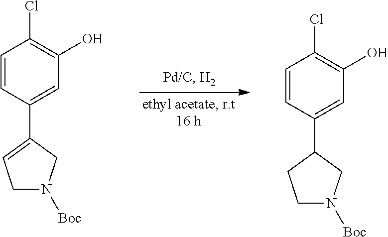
C1=CC(C2CCN([Boc])C2)=CC(O)=C1Cl.C1=CC(C2=CCN([Boc])C2)=CC(O)=C1Cl
